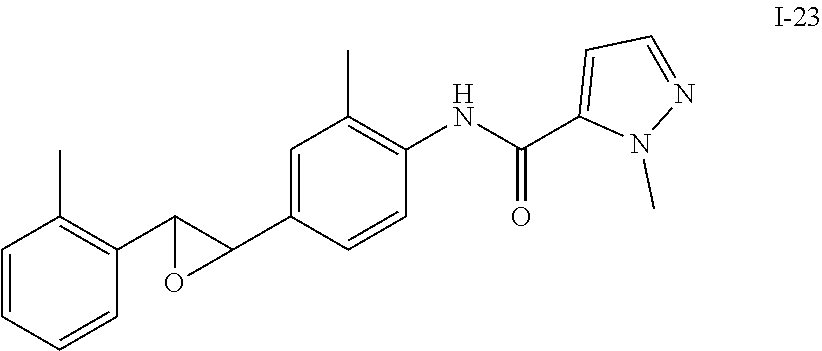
C1=C(C2C(C3=C(C)C=CC=C3)O2)C=CC(NC(C2=CC=NN2C)=O)=C1C
